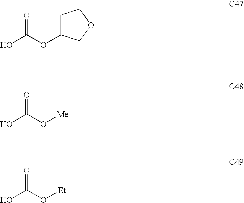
OC(OC1CCOC1)=O.OC(O[Me])=O.OC(O[Et])=O
